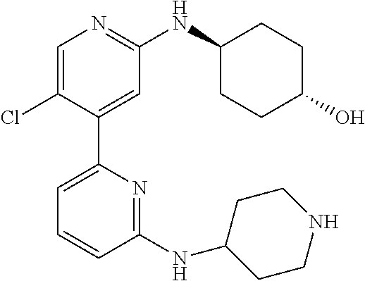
C1=C(Cl)C(C2=CC=CC(NC3CCNCC3)=N2)=CC(NC2CCC(O)CC2)=N1
